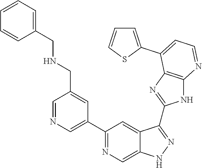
C1=NC=C(C2=NC=C3C(=C2)C(C2=NC4=C(N2)N=CC=C4C2=CC=CS2)=NN3)C=C1CNCC1=CC=CC=C1
